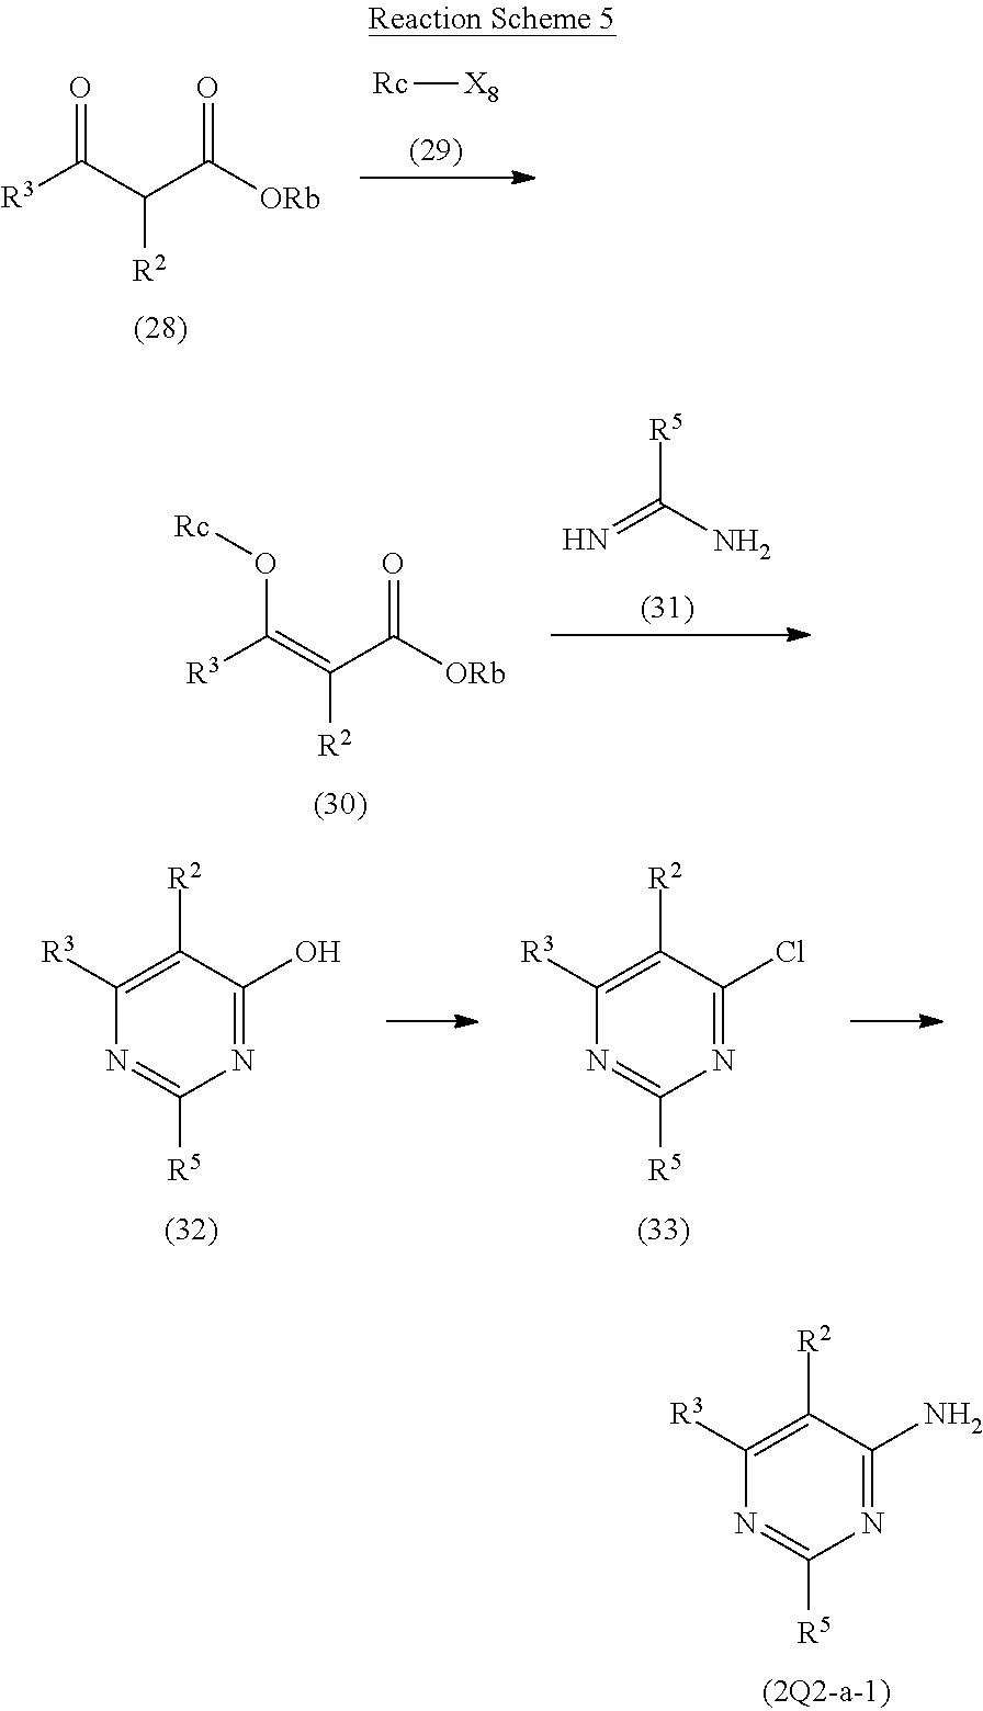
O=C(C(C([ORb])=O)[R2])[R3].[Rc][X8].O(C(=C(C([ORb])=O)[R2])[R3])[Rc].[R5]C(N)=N.C1([R5])=NC([R3])=C([R2])C(O)=N1.C1([R5])=NC([R3])=C([R2])C(Cl)=N1.C1([R5])=NC([R3])=C([R2])C(N)=N1
